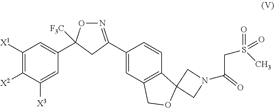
C1([X1])=C([X2])C([X3])=CC(C2([F3C])ON=C(C3=CC4=C(C=C3)C3(OC4)CN(C(CS(=O)(C)=O)=O)C3)C2)=C1
